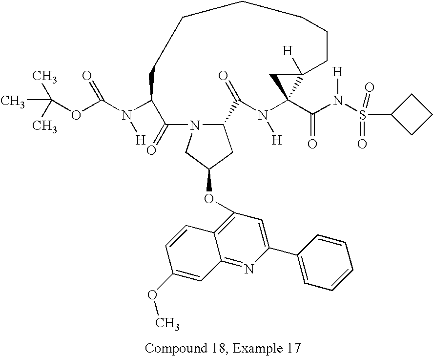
C12CC(OC3=C4C(=NC(C5=CC=CC=C5)=C3)C=C(OC)C=C4)CN1C(=O)C(N(C(OC(C)(C)C)=O)[H])CCCCCCC1([H])C(C(N(S(C3CCC3)(=O)=O)[H])=O)(N([H])C2=O)C1
